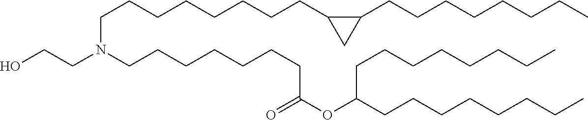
C(CC1C(CCCCCCCC)C1)CCCCCCN(CCCCCCCC(OC(CCCCCCCC)CCCCCCCC)=O)CCO
